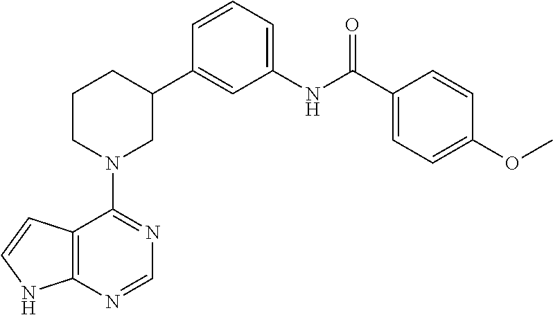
C1(C2CCCN(C3=NC=NC4=C3C=CN4)C2)=CC(NC(C2=CC=C(OC)C=C2)=O)=CC=C1
